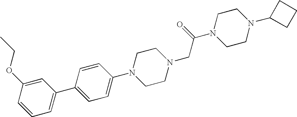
C1=CC=C(C2=CC=C(N3CCN(CC(N4CCN(C5CCC5)CC4)=O)CC3)C=C2)C=C1OCC
